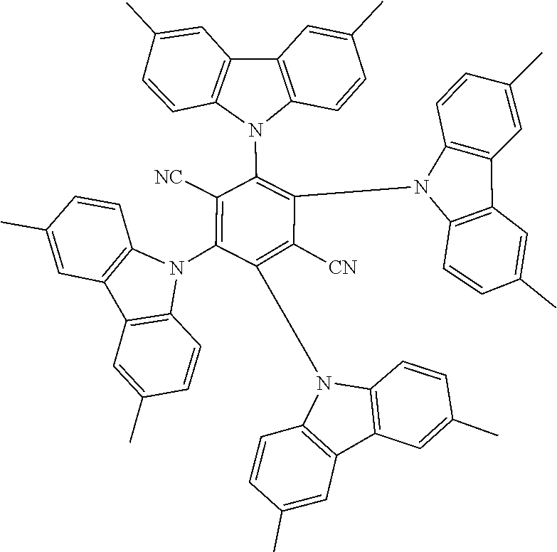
C1=CC2=C(C=C1C)C1=C(C=CC(C)=C1)N2C1=C([CN])C(N2C3=C(C=C(C)C=C3)C3=C2C=CC(C)=C3)=C(N2C3=C(C=C(C)C=C3)C3=C2C=CC(C)=C3)C([NC])=C1N1C2=C(C3=C1C=CC(C)=C3)C=C(C)C=C2
